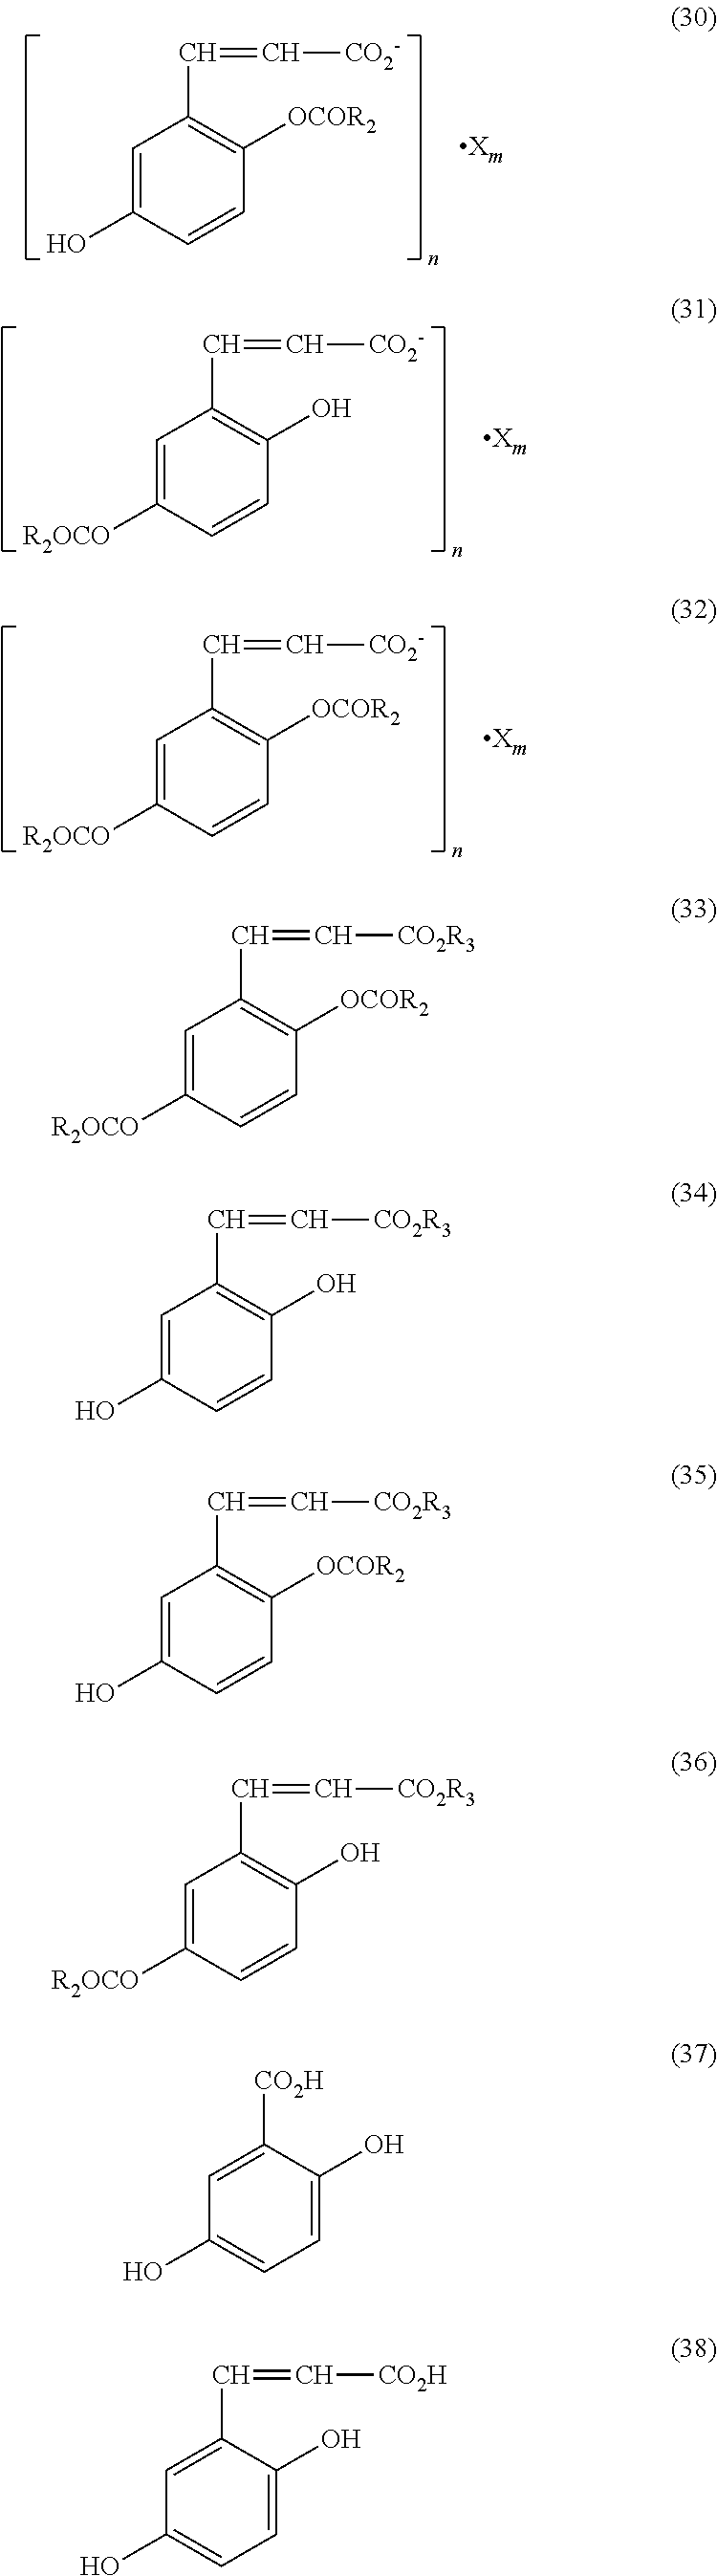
C1=C(O)C=CC([OCOR2])=C1C=C[CO2-].C1=C([R2OCO])C=CC(O)=C1C=C[CO2-].C1=C([R2OCO])C=CC([OCOR2])=C1C=C[CO2-].C1=C([R2OCO])C=CC([OCOR2])=C1C=C[CO2R3].C1=C(O)C=CC(O)=C1C=C[CO2R3].C1=C(O)C=CC([OCOR2])=C1C=C[CO2R3].C1=C([R2OCO])C=CC(O)=C1C=C[CO2R3].C1=C([CO2H])C(O)=CC=C1O.C1=C(C=C[CO2H])C(O)=CC=C1O
